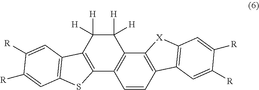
C12=C(C3=C(S1)C=C([R])C([R])=C3)C([H])([H])C([H])([H])C1=C2C=CC2=C1[X]C1=C2C=C([R])C([R])=C1
